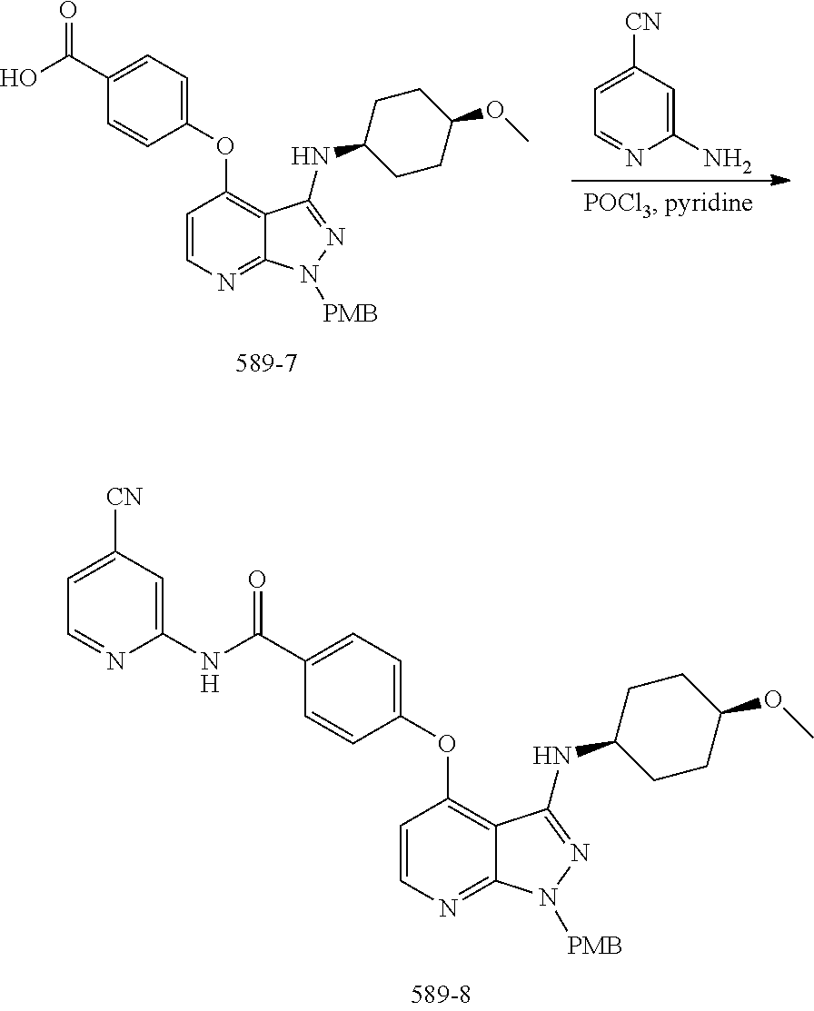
C1(C(NC2=CC([CN])=CC=N2)=O)=CC=C(OC2=C3C(=NC=C2)N([PMB])N=C3NC2CCC(OC)CC2)C=C1.C1(C(O)=O)=CC=C(OC2=C3C(=NC=C2)N([PMB])N=C3NC2CCC(OC)CC2)C=C1.C1=C([CN])C=C(N)N=C1
